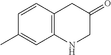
C1=CC2=C(C=C1C)NCC(=O)C2
